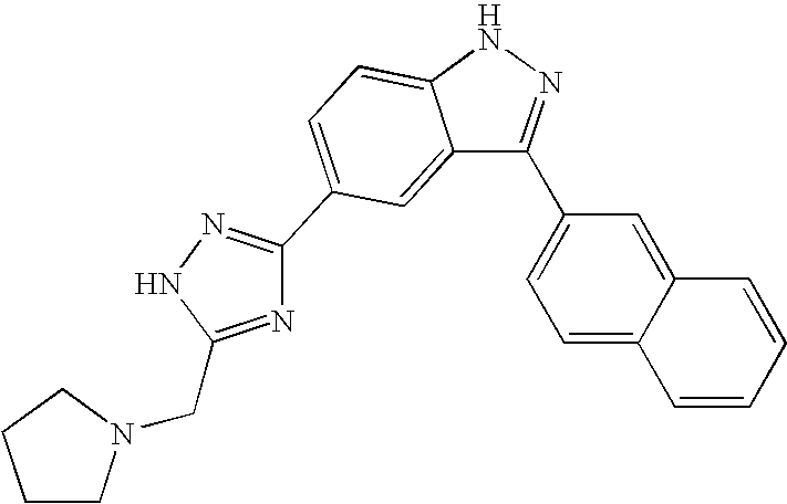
C12=CC(C3=NNC(CN4CCCC4)=N3)=CC=C1NN=C2C1=CC=C2C(=C1)C=CC=C2
